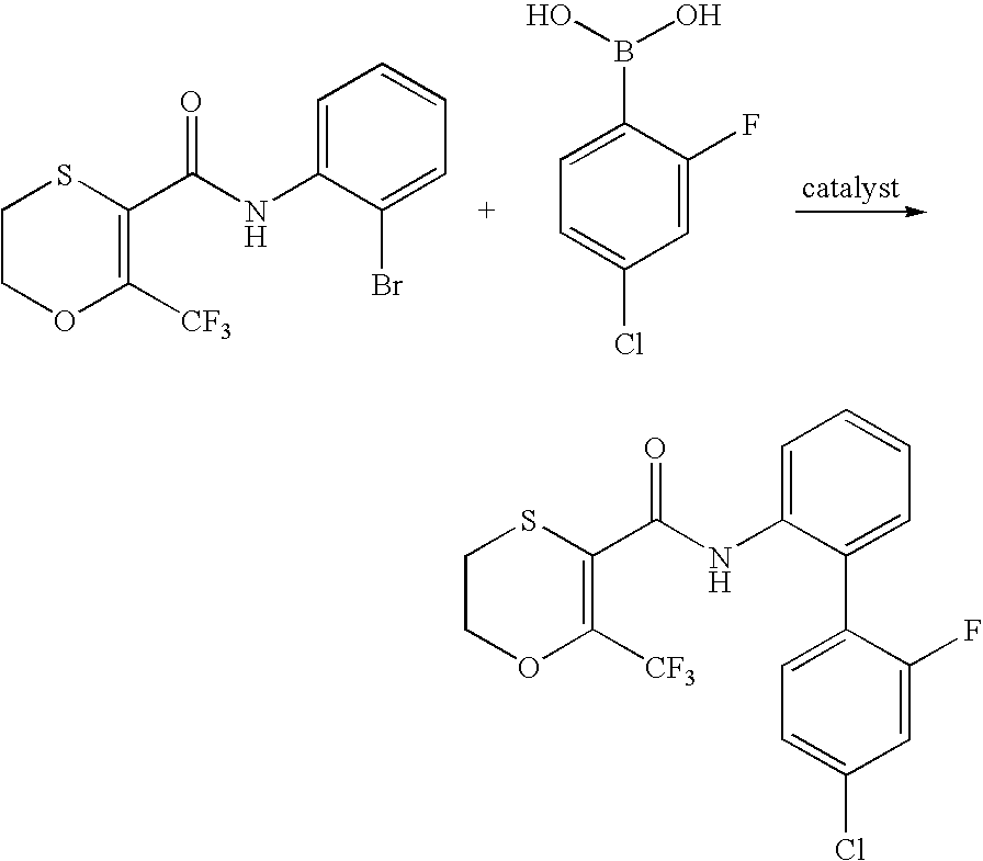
C1COC([CF3])=C(C(NC2=CC=CC=C2Br)=O)S1.C1=C(F)C(B(O)O)=CC=C1Cl.C1COC([CF3])=C(C(NC2=CC=CC=C2C2=CC=C(Cl)C=C2F)=O)S1
